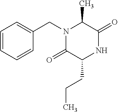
C1(C)C(=O)NC(CCC)C(=O)N1CC1=CC=CC=C1
